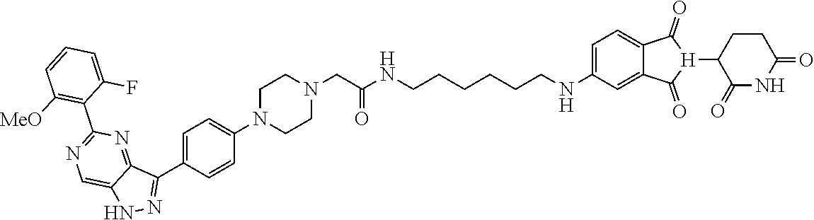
C1CN(C2=CC=C(C3=NNC4=CN=C(C5=C([MeO])C=CC=C5F)N=C43)C=C2)CCN1CC(=O)NCCCCCCNC1=CC=C2C(=C1)C(=O)[H](C1C(=O)NC(=O)CC1)C2=O
